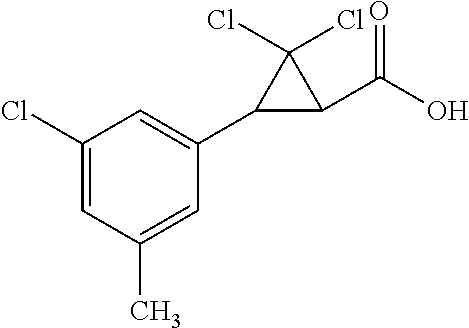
C1(Cl)=CC(C)=CC(C2C(C(O)=O)C2(Cl)Cl)=C1
